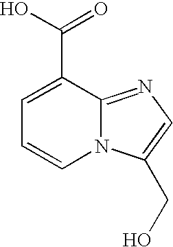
N12C(=NC=C1CO)C(C(O)=O)=CC=C2
